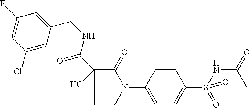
C1(F)=CC(Cl)=CC(CNC(=O)C2(O)C(=O)N(C3=CC=C(S(=O)(=O)NC(C)=O)C=C3)CC2)=C1
